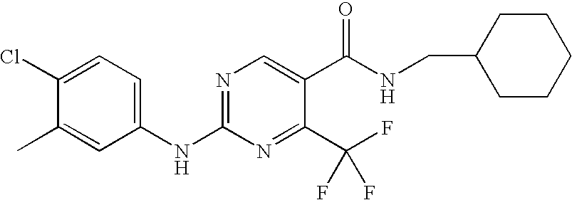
C1(NC2=NC=C(C(NCC3CCCCC3)=O)C(C(F)(F)F)=N2)=CC=C(Cl)C(C)=C1
